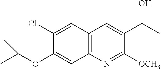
C1=C(Cl)C(OC(C)C)=CC2=C1C=C(C(C)O)C([OCH3])=N2
